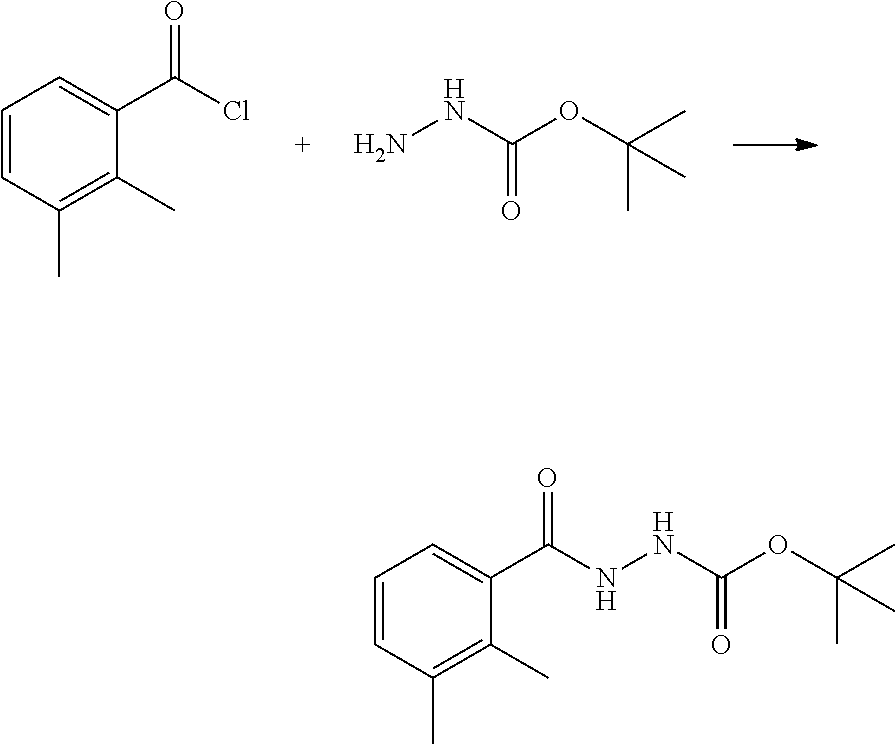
C1=CC(C)=C(C)C(C(Cl)=O)=C1.NNC(OC(C)(C)C)=O.C1=CC(C)=C(C)C(C(NNC(OC(C)(C)C)=O)=O)=C1
